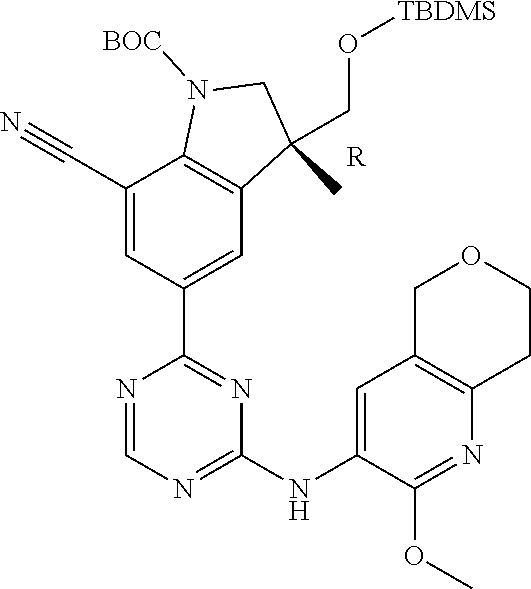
C1=C(NC2=NC=NC(C3=CC4=C(C(C#N)=C3)N([BOC])CC4(CO[TBDMS])C)=N2)C(OC)=NC2=C1COCC2.[R]
